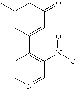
C1(C)CC(C2=C([N+](=O)[O-])C=NC=C2)=CC(=O)C1
